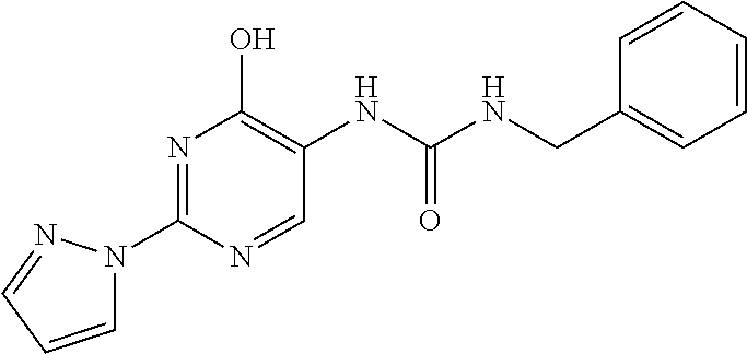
N1=C(N2C=CC=N2)N=CC(NC(=O)NCC2=CC=CC=C2)=C1O
